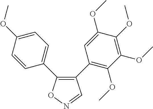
C1(C2=C(OC)C(OC)=C(OC)C(OC)=C2)=C(C2=CC=C(OC)C=C2)ON=C1
